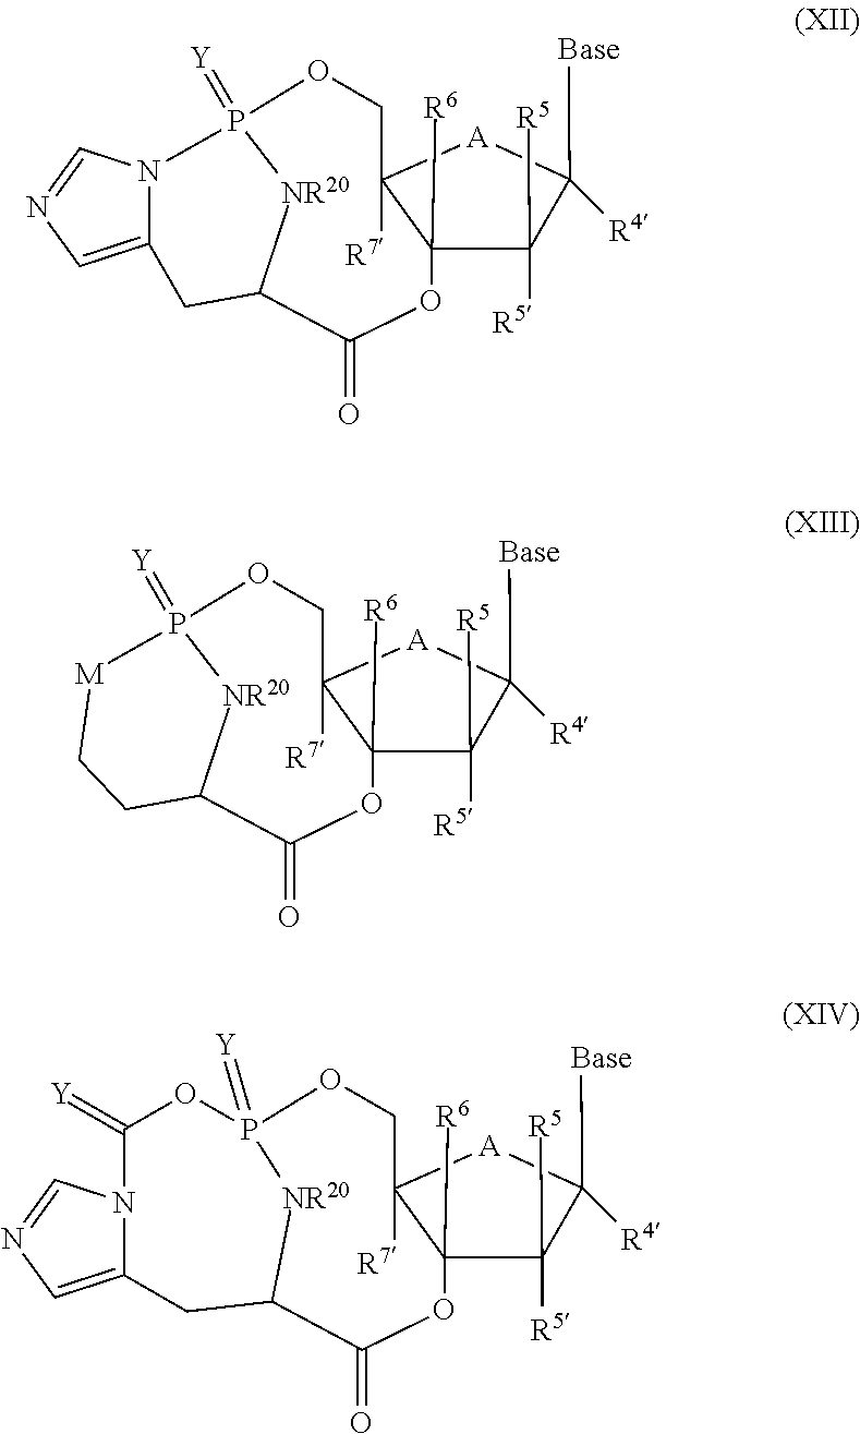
C12([R6])C([R5])([R5])C([Base])([R4])[A]C1([R7])COP1(=[Y])N3C(=CN=C3)CC([NR20]1)C(=O)O2.C12([R6])C([R5])([R5])C([Base])([R4])[A]C1([R7])COP1(=[Y])[M]CCC([NR20]1)C(=O)O2.C12([R6])C([R5])([R5])C([Base])([R4])[A]C1([R7])COP1(=[Y])[NR20]C(C(=O)O2)CC2=CN=CN2C(=[Y])O1
